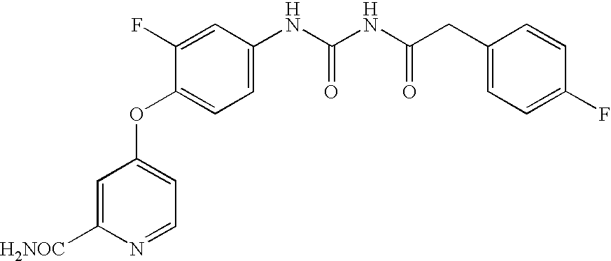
C1=C([H2NOC])N=CC=C1OC1=CC=C(NC(NC(CC2=CC=C(F)C=C2)=O)=O)C=C1F
